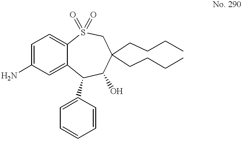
C1=C(N)C=C2C(=C1)S(=O)(=O)CC(CCCC)(CCCC)C(O)C2C1=CC=CC=C1
